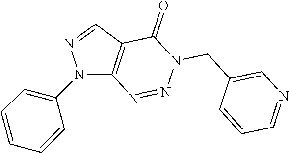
N1(C2=CC=CC=C2)C2=C(C=N1)C(=O)N(CC1=CN=CC=C1)N=N2
